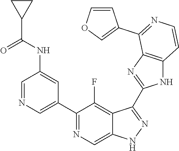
C1=NC=C(C2=NC=C3C(=C2F)C(C2=NC4=C(N2)C=CN=C4C2=COC=C2)=NN3)C=C1NC(C1CC1)=O
